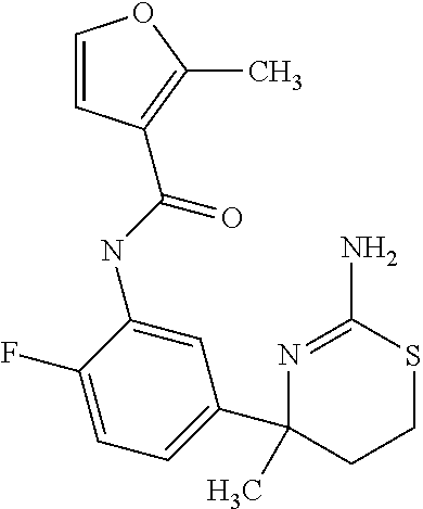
C1=CC(C(NC2=CC(C3(C)N=C(N)SCC3)=CC=C2F)=O)=C(C)O1
